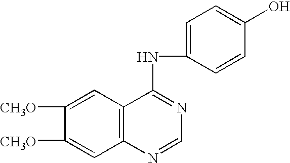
C1([CH3O])=CC2=C(C=C1[CH3O])C(NC1=CC=C(O)C=C1)=NC=N2
